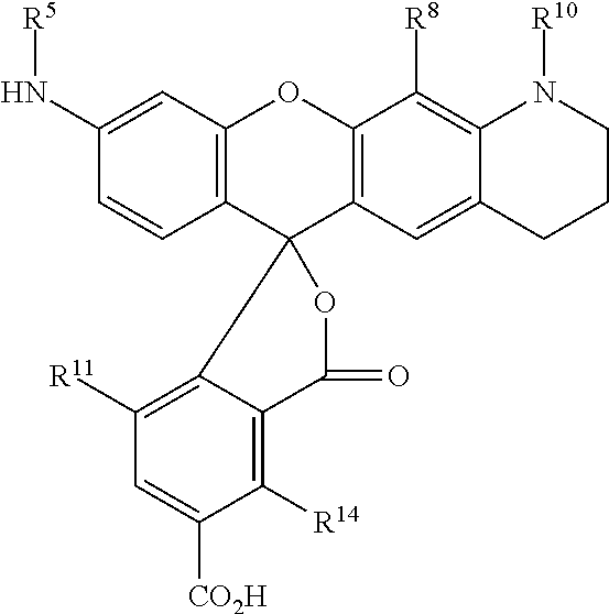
C1=CC2=C(C=C1N[R5])OC1=C(C23OC(=O)C2=C([R14])C([CO2H])=CC([R11])=C32)C=C2C(=C1[R8])N([R10])CCC2
